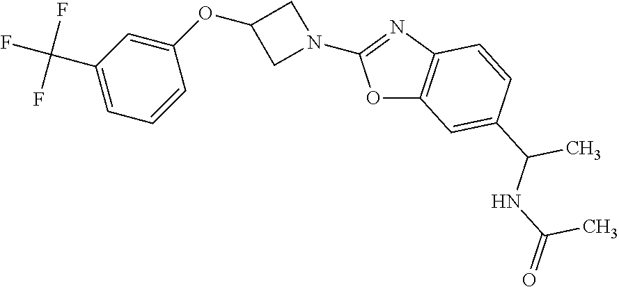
O1C2=C(N=C1N1CC(OC3=CC(C(F)(F)F)=CC=C3)C1)C=CC(C(NC(=O)C)C)=C2
